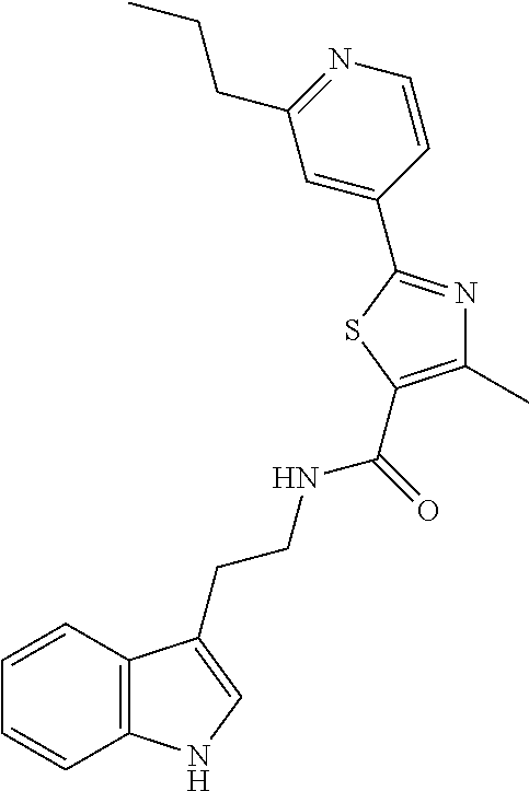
C12=C(C=CC=C1)C(CCNC(=O)C1=C(C)N=C(C3=CC(CCC)=NC=C3)S1)=CN2
